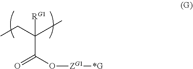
CCC(C)(C(O[ZG1][*G])=O)[RG1]
